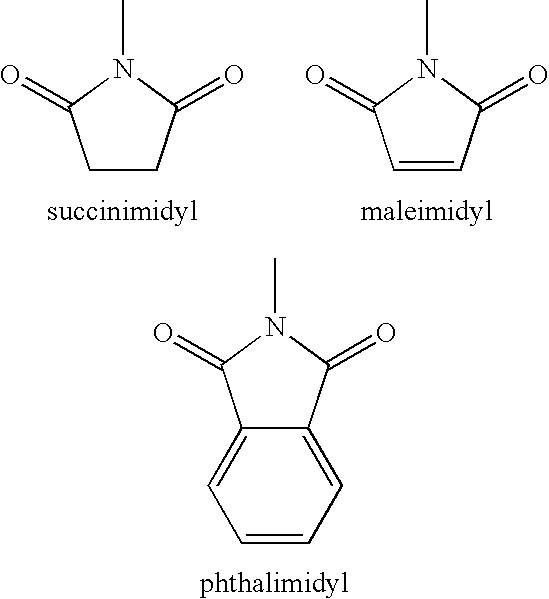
C1(=O)N(C)C(=O)C2=CC=CC=C12.C1CC(=O)N(C)C1=O.C1=CC(=O)N(C)C1=O
